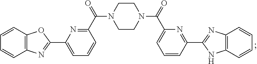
C1=CC2=C(C=C1)N=C(C1=CC=CC(C(N3CCN(C(C4=CC=CC(C5=NC6=C(N5)C=CC=C6)=N4)=O)CC3)=O)=N1)O2
